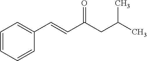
C1=CC=CC=C1C=CC(CC(C)C)=O
